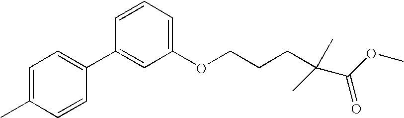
C1=C(C)C=CC(C2=CC(OCCCC(C(OC)=O)(C)C)=CC=C2)=C1
